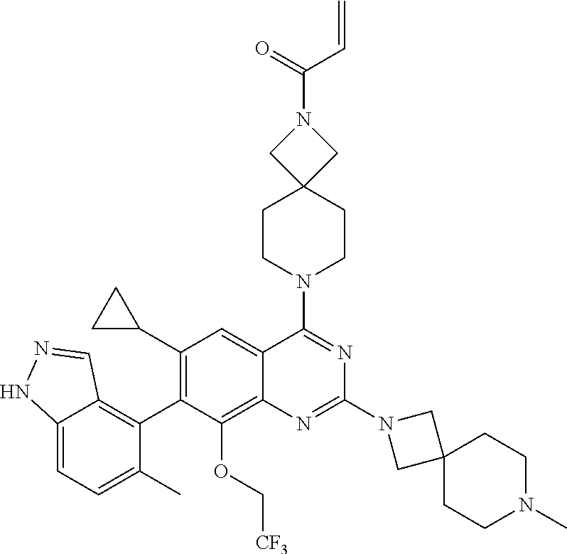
C12=CC=C(C)C(C3=C(C4CC4)C=C4C(=C3OC[CF3])N=C(N3CC5(C3)CCN(C)CC5)N=C4N3CCC4(CC3)CN(C(=O)C=C)C4)=C1C=NN2
